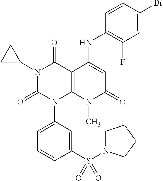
N1(C2CC2)C(=O)N(C2=CC=CC(S(N3CCCC3)(=O)=O)=C2)C2=C(C1=O)C(NC1=C(F)C=C(Br)C=C1)=CC(=O)N2C
